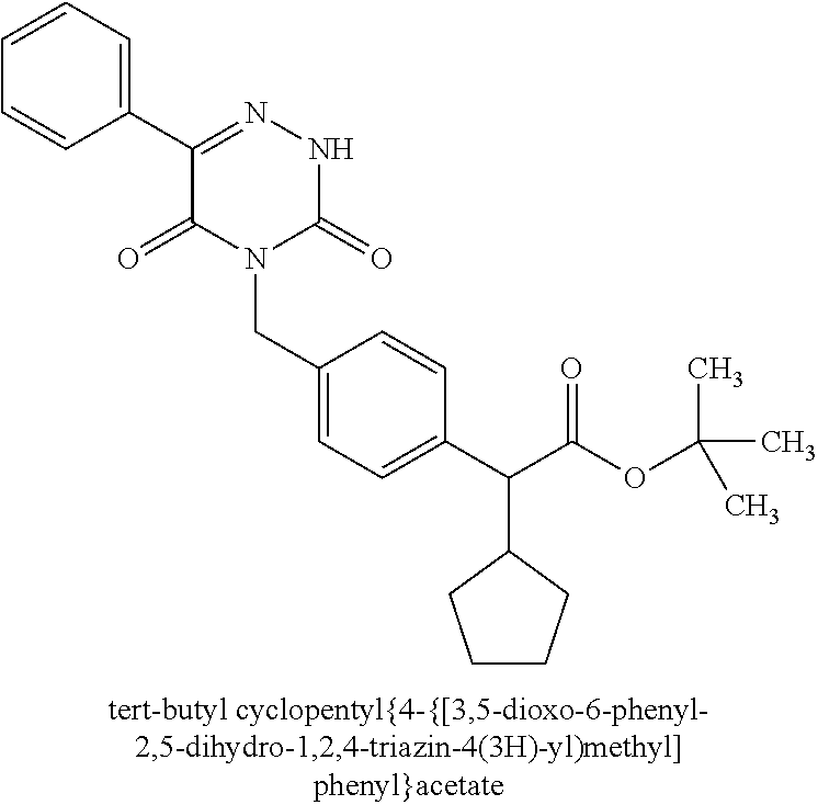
C1(C2=CC=CC=C2)=NNC(=O)N(CC2=CC=C(C(C(OC(C)(C)C)=O)C3CCCC3)C=C2)C1=O
